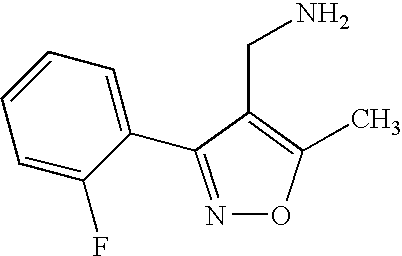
N1=C(C2=CC=CC=C2F)C(CN)=C(C)O1
